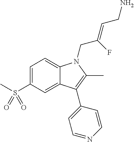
C1=C(S(C)(=O)=O)C=C2C(=C1)N(CC(=CCN)F)C(C)=C2C1=CC=NC=C1
